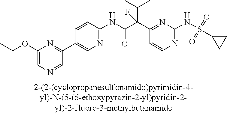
N1=C(NS(=O)(=O)C2CC2)N=C(C(C(NC2=NC=C(C3=NC(OCC)=CN=C3)C=C2)=O)(F)C(C)C)C=C1
